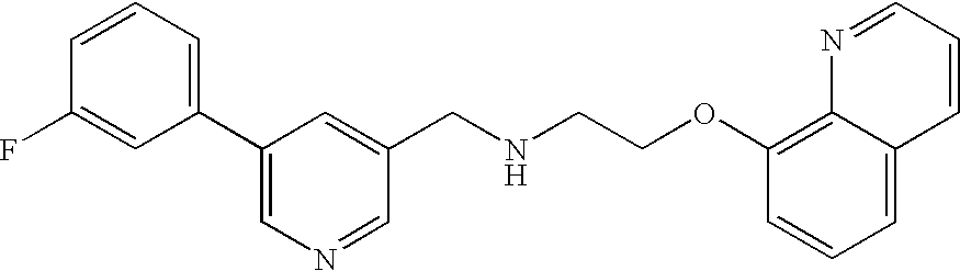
C1=CC=C(C2=CN=CC(CNCCOC3=C4C(=CC=C3)C=CC=N4)=C2)C=C1F
